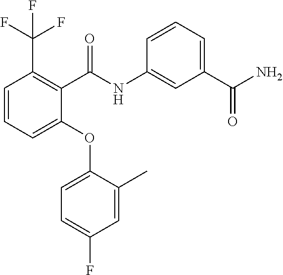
C1(OC2=CC=C(F)C=C2C)=CC=CC(C(F)(F)F)=C1C(NC1=CC(C(N)=O)=CC=C1)=O
